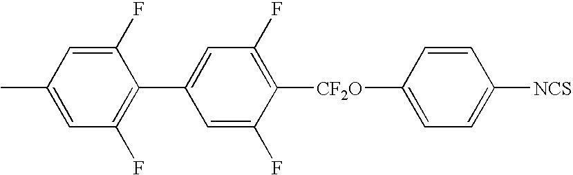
C1=CC([CF2O]C2=C(F)C=C(C3=C(F)C=C(C)C=C3F)C=C2F)=CC=C1[NCS]
